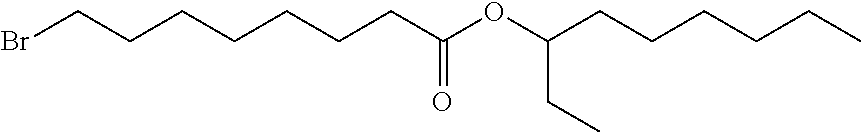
C(C(OC(CCCCCCCBr)=O)CC)CCCCC
